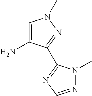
C1=C(N)C(C2=NC=NN2C)=NN1C
